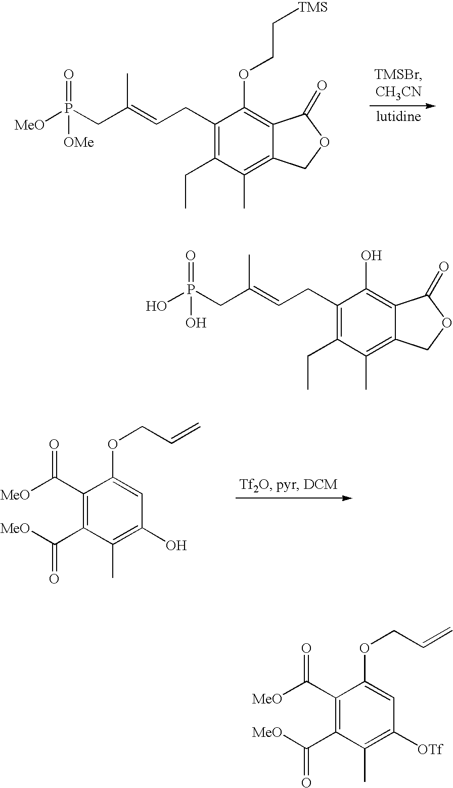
C1(CC=C(CP(O)(O)=O)C)=C(CC)C(C)=C2C(=C1O)C(=O)OC2.C1(CC=C(CP([MeO])([OMe])=O)C)=C(CC)C(C)=C2C(=C1OCC[TMS])C(=O)OC2.C1(C([MeO])=O)=C(C([MeO])=O)C(C)=C(O)C=C1OCC=C.C1(C([MeO])=O)=C(C([MeO])=O)C(C)=C([OTf])C=C1OCC=C
